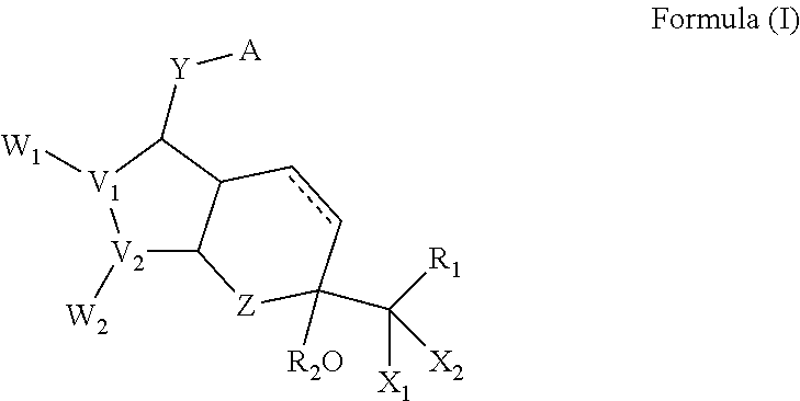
[V2]1([W2])C2C(C([Y][A])[V1]1[W1])ccC([R2O])(C([R1])([X1])[X2])[Z]2
